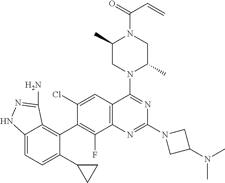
C12=C(C=C(Cl)C(C3=C4C(=CC=C3C3CC3)NN=C4N)=C1F)C(N1C(C)CN(C(=O)C=C)C(C)C1)=NC(N1CC(N(C)C)C1)=N2
